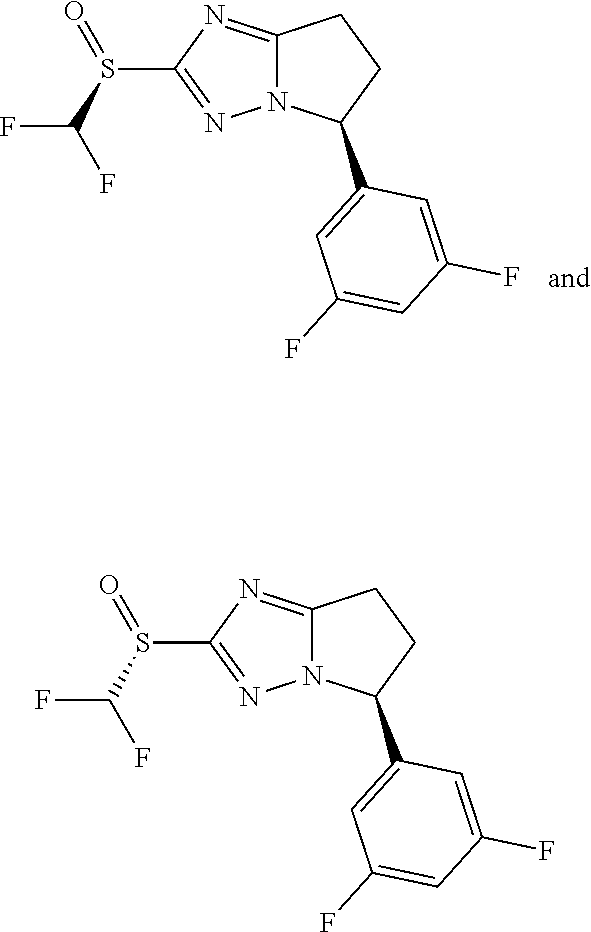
C12=NC(S(C(F)F)=O)=NN1C(C1=CC(F)=CC(F)=C1)CC2.C12=NC(S(C(F)F)=O)=NN1C(C1=CC(F)=CC(F)=C1)CC2
